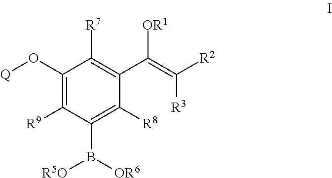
[Q]OC1=C([R9])C(B([R5O])[OR6])=C([R8])C(C(=C([R3])[R2])[OR1])=C1[R7]
